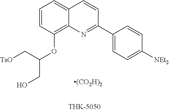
C1=CC(OC(CO)C[TsO])=C2C(=C1)C=CC(C1=CC=C([NEt2])C=C1)=N2
